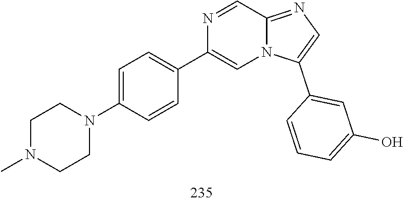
C1CN(C)CCN1C1=CC=C(C2=CN3C(C4=CC(O)=CC=C4)=CN=C3C=N2)C=C1
